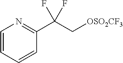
[OSO2CF3]CC(C1=NC=CC=C1)(F)F
